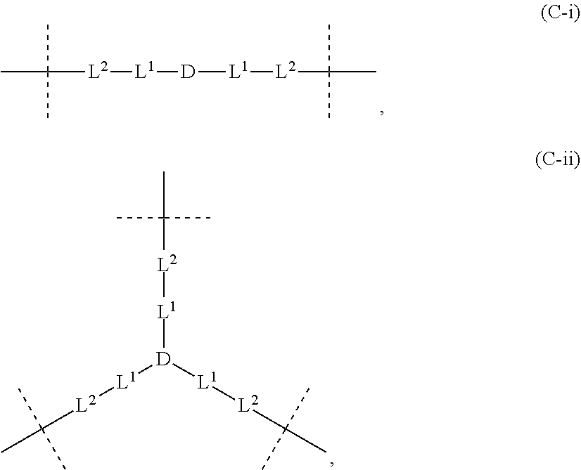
CC([L2][L1][D][L1][L2]C(C)(C)C)(C)C.CC([L2][L1][D]([L1][L2]C(C)(C)C)[L1][L2]C(C)(C)C)(C)C
